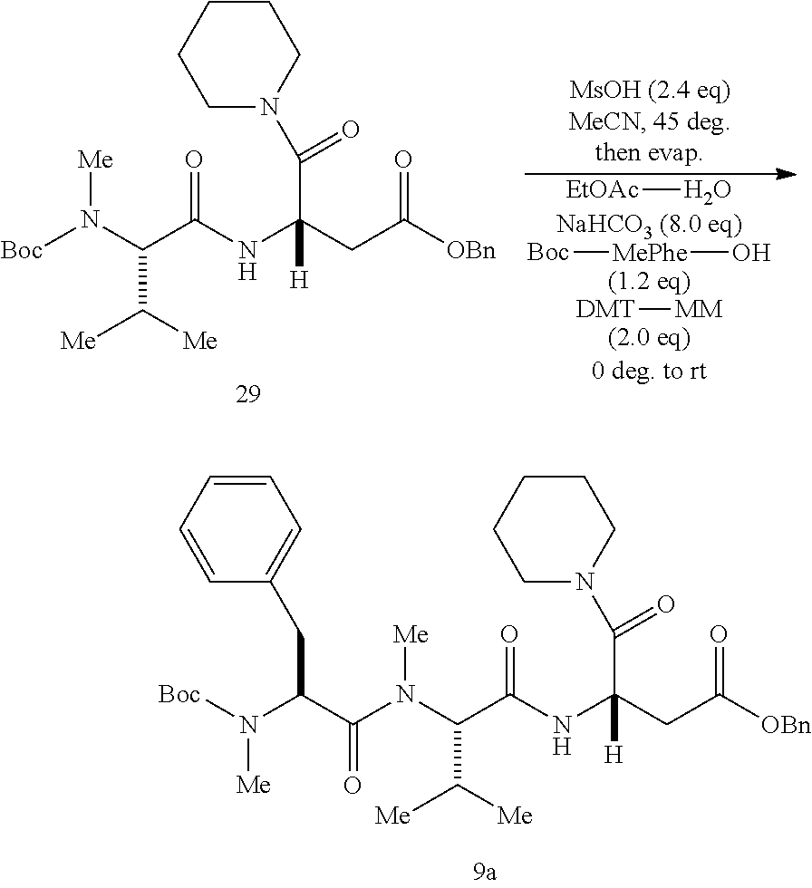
C(NC(CC([OBn])=O)([H])C(=O)N1CCCCC1)(C(N([Boc])[Me])C([Me])[Me])=O.[EtOAc]O.[Boc][MePhe]O.[DMT][MM].C(NC(CC([OBn])=O)([H])C(=O)N1CCCCC1)(C(N([Me])C(C(N([Boc])[Me])CC1=CC=CC=C1)=O)C([Me])[Me])=O
